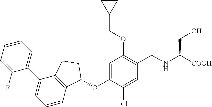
C1(F)=CC=CC=C1C1=CC=CC2=C1CCC2OC1=CC(OCC2CC2)=C(CNC([COOH])CO)C=C1Cl
